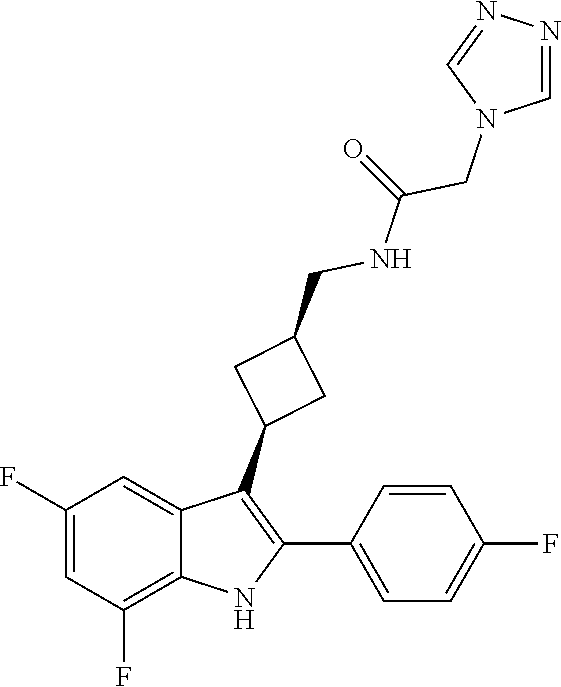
O=C(NCC1CC(C2=C(C3=CC=C(F)C=C3)NC3=C(F)C=C(F)C=C23)C1)CN1C=NN=C1
